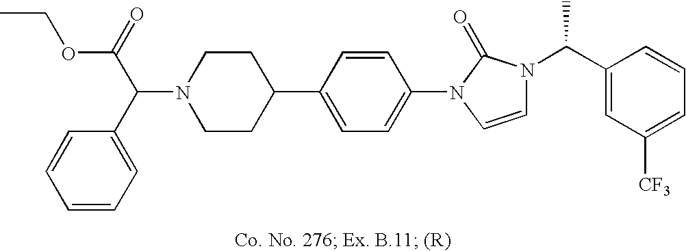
N1(C(C(=O)OCC)C2=CC=CC=C2)CCC(C2=CC=C(N3C=CN(C(C4=CC([CF3])=CC=C4)C)C3=O)C=C2)CC1
